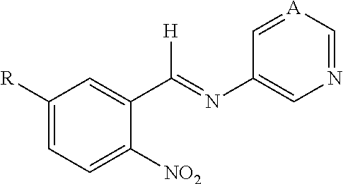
C1([R])=CC=C([NO2])C(C(=NC2=CN=C[A]=C2)[H])=C1
